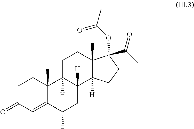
C1C(=O)C=C2C(C)(C1)C1([H])C([H])(CC2C)C2([H])C(C)(CC1)C(C(C)=O)(OC(C)=O)CC2
